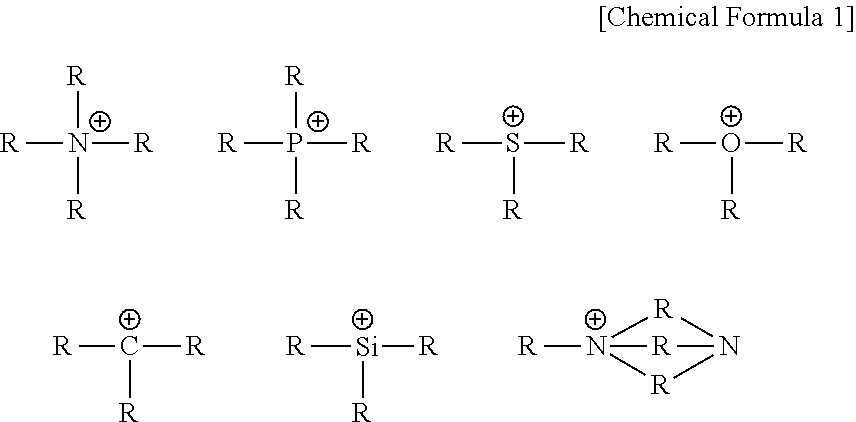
[R][N+]([R])([R])[R].[R][P+]([R])([R])[R].[S+]([R])([R])[R].[O+]([R])([R])[R].[C+]([R])([R])[R].[Si]([R])([R])[R].[N+]12([R])[R]N([R]1)[R]2
